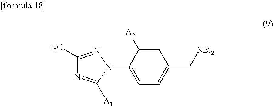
C1=C([A2])C(N2N=C([F3C])N=C2[A1])=CC=C1C[NEt2]
